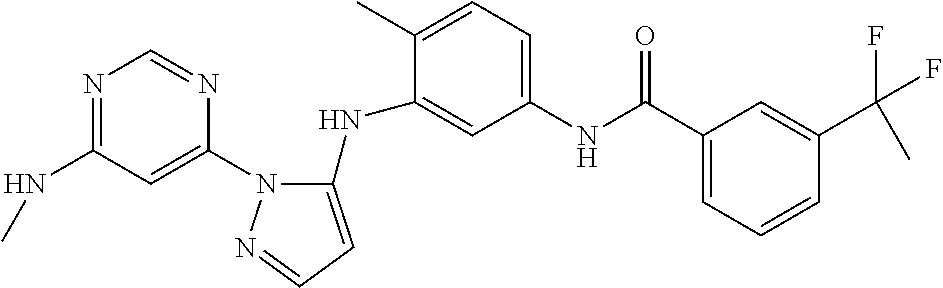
N1=C(NC)C=C(N2C(NC3=CC(NC(C4=CC=CC(C(C)(F)F)=C4)=O)=CC=C3C)=CC=N2)N=C1
